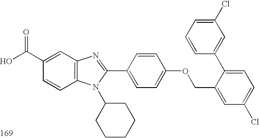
OC(C1=CC2=C(C=C1)N(C1CCCCC1)C(C1=CC=C(OCC3=CC(Cl)=CC=C3C3=CC(Cl)=CC=C3)C=C1)=N2)=O
